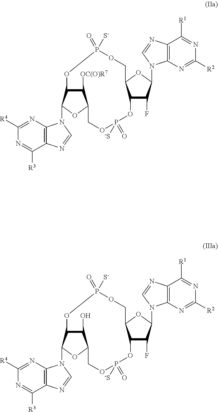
C12=C(N=C([R4])N=C1[R3])N(C1C3C([OC(O)R7])C(O1)COP(=O)([-S])OC1C(F)C(N4C5=C(C([R1])=NC([R2])=N5)N=C4)OC1COP(=O)([S-])O3)C=N2.C12=C(N=C([R4])N=C1[R3])N(C1C3C(O)C(O1)COP(=O)([-S])OC1C(F)C(N4C5=C(C([R1])=NC([R2])=N5)N=C4)OC1COP(=O)([S-])O3)C=N2
